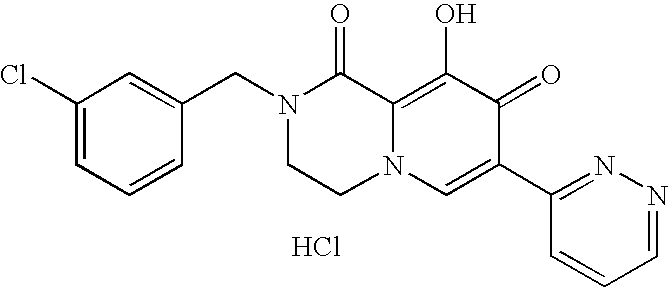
C1(Cl)=CC=CC(CN2CCN3C(=C(O)C(=O)C(C4=NN=CC=C4)=C3)C2=O)=C1.Cl
